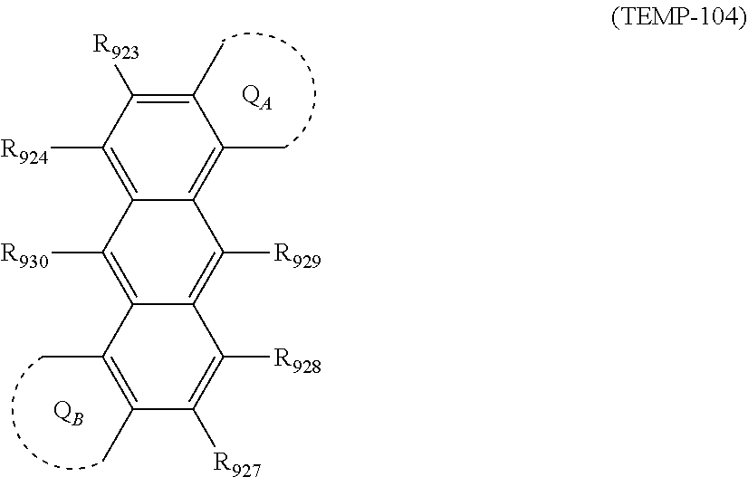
C1([R924])=C2C(=C(C)C(C)=C1[R923])C([R929])=C1C(=C2[R930])C(C)=C(C)C([R927])=C1[R928].[QA]
